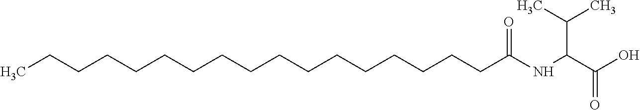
C(O)(C(C(C)C)NC(CCCCCCCCCCCCCCCCC)=O)=O
